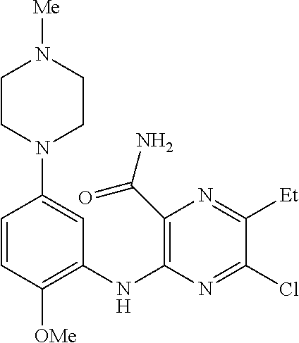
C1=CC([OMe])=C(NC2=C(C(N)=O)N=C([Et])C(Cl)=N2)C=C1N1CCN([Me])CC1
